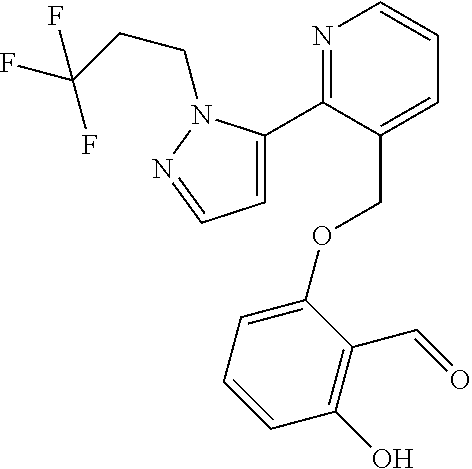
N1=C(C2=CC=NN2CCC(F)(F)F)C(COC2=CC=CC(O)=C2C=O)=CC=C1
